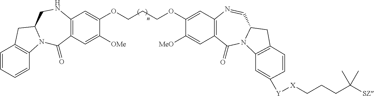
C1=CC=CC2=C1CC1N2C(=O)C2=C(NC1)C=C(OCCCOC1=CC3=C(C=C1[MeO])C(=O)N1C(C=N3)CC3=C1C=C([Y][X]CCCC([SZ])(C)C)C=C3)C([OMe])=C2
